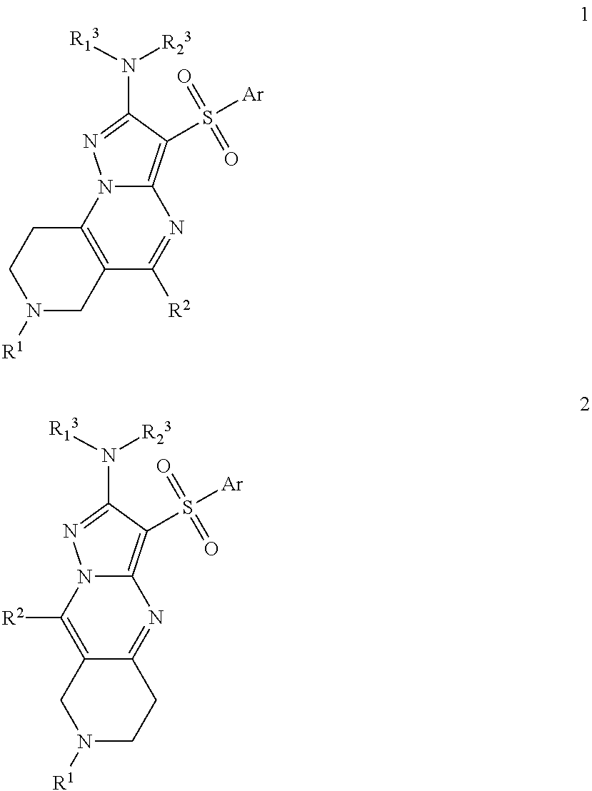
C12=C(CCN([R1])C1)N1C(=C(S([Ar])(=O)=O)C(N([R13])[R23])=N1)N=C2[R2].C12=C([R2])N3C(=C(S([Ar])(=O)=O)C(N([R13])[R23])=N3)N=C1CCN([R1])C2
